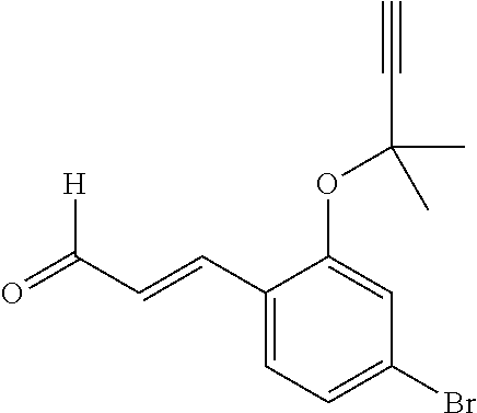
C1(C=CC(=O)[H])=CC=C(Br)C=C1OC(C#C)(C)C
